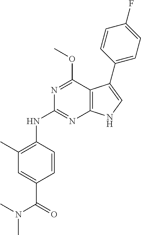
C1(C2=CNC3=C2C(OC)=NC(NC2=C(C)C=C(C(N(C)C)=O)C=C2)=N3)=CC=C(F)C=C1
